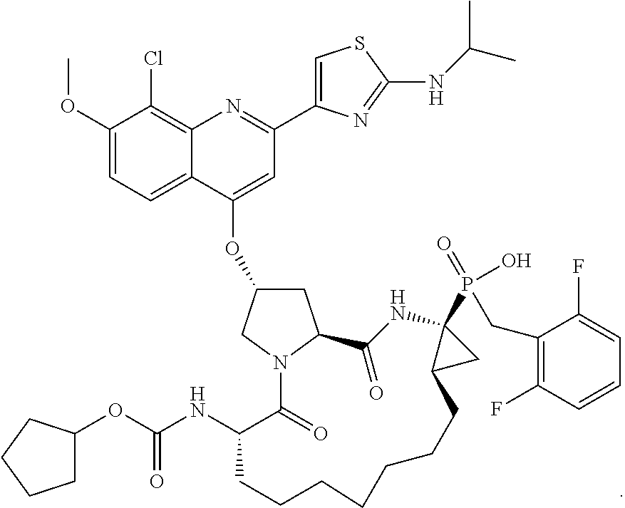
C1(OC)=CC=C2C(=C1Cl)N=C(C1=CSC(NC(C)C)=N1)C=C2OC1CC2N(C1)C(=O)C(NC(OC1CCCC1)=O)CCCCCCCC1C(P(=O)(O)CC3=C(F)C=CC=C3F)(NC2=O)C1
